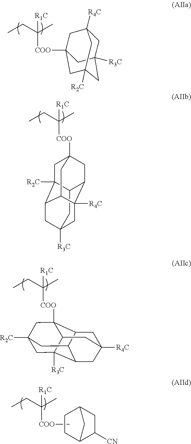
C(CC)(C)([R1C])[COO]C12CC3([R2C])CC4([R3C])C5C(C1CC([R4C])(C5)CC42)C3.C(CC)(C)([R1C])[COO]C.C1C2C([CN])CC(C1)C2.C(CC)(C)([R1C])[COO]C12CC3([R4C])CC([R3C])(CC([R2C])(C1)C3)C2.C12CC3([R3C])CC4C1([R2C])CC1([COO]C(CC)(C)[R1C])CC2C([R4C])(C4C1)C3
